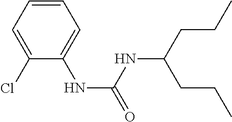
C1=CC=C(NC(=O)NC(CCC)CCC)C(Cl)=C1
